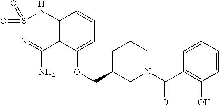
C12=C(C(OCC3CN(C(C4=C(O)C=CC=C4)=O)CCC3)=CC=C1)C(N)=NS(=O)(=O)N2
